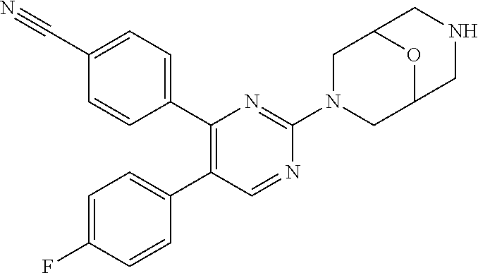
C1=C(F)C=CC(C2=C(C3=CC=C(C#N)C=C3)N=C(N3CC4OC(C3)CNC4)N=C2)=C1
